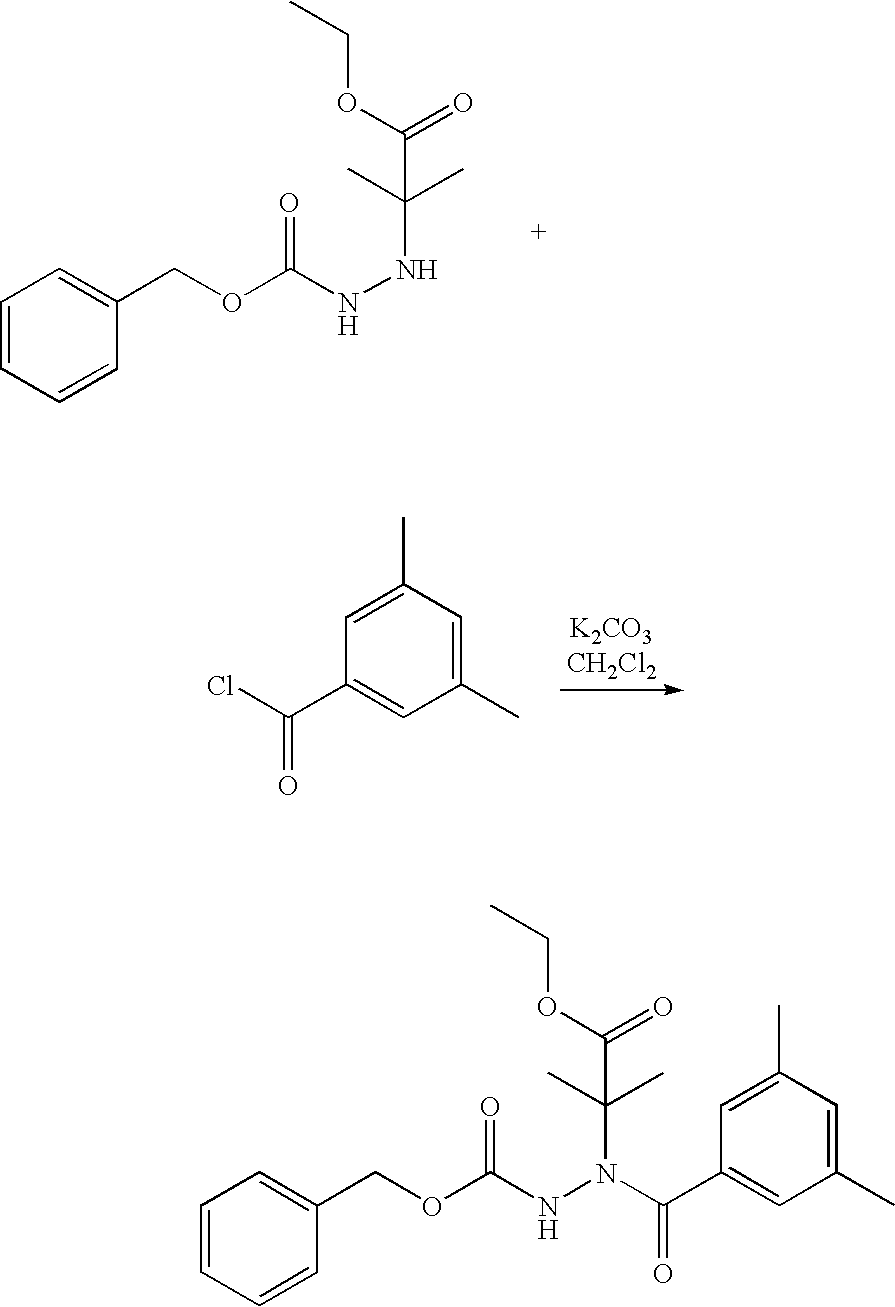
C1=CC=CC(COC(NNC(C(=O)OCC)(C)C)=O)=C1.C1=C(C)C=C(C)C=C1C(Cl)=O.C1=CC=CC(COC(NN(C(C(=O)OCC)(C)C)C(=O)C2=CC(C)=CC(C)=C2)=O)=C1
